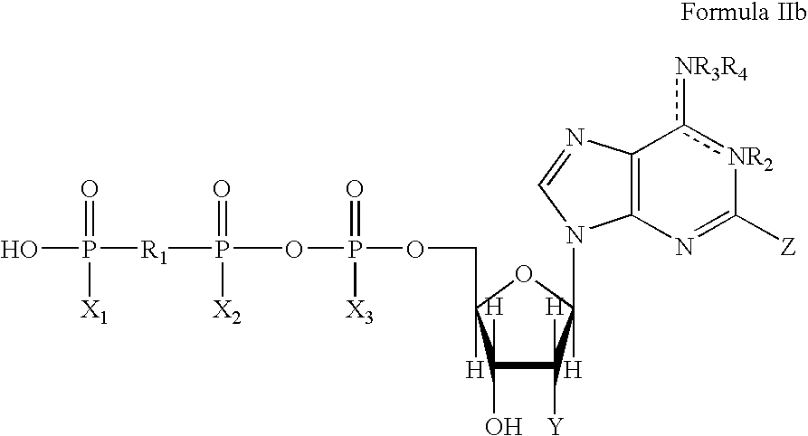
C1([H])(O)C([Y])([H])C([H])(N2C3=C(c([NR3R4])[NR2]C([Z])=N3)N=C2)OC1([H])COP([X3])(=O)OP(=O)([X2])[R1]P(=O)([X1])O
